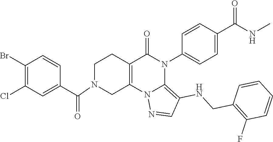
C1(Br)=C(Cl)C=C(C(=O)N2CC3=C(CC2)C(=O)N(C2=CC=C(C(NC)=O)C=C2)C2=C(NCC4=C(F)C=CC=C4)C=NN32)C=C1
